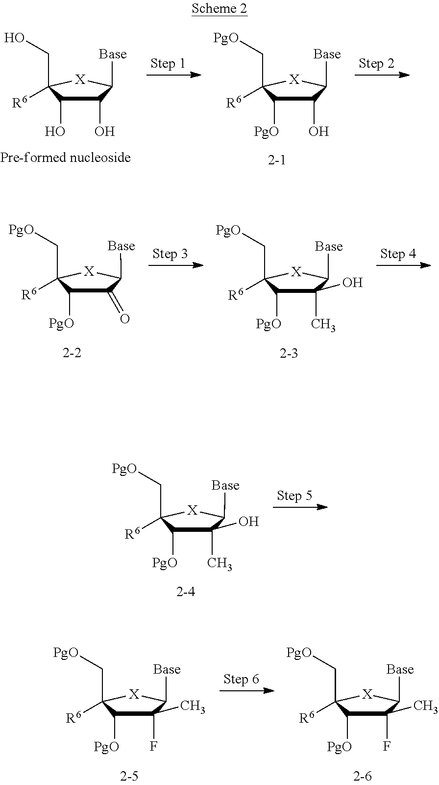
C1(O)C(O)C(CO)([R6])[X]C1[Base].C1(O)C([PgO])C(C[PgO])([R6])[X]C1[Base].C1(=O)C([PgO])C(C[PgO])([R6])[X]C1[Base].C1(C)(O)C([PgO])C(C[PgO])([R6])[X]C1[Base].C1(C)(O)C([PgO])C(C[PgO])([R6])[X]C1[Base].C1(F)(C)C([PgO])C(C[PgO])([R6])[X]C1[Base].C1(F)(C)C([PgO])C(C[PgO])([R6])[X]C1[Base]
